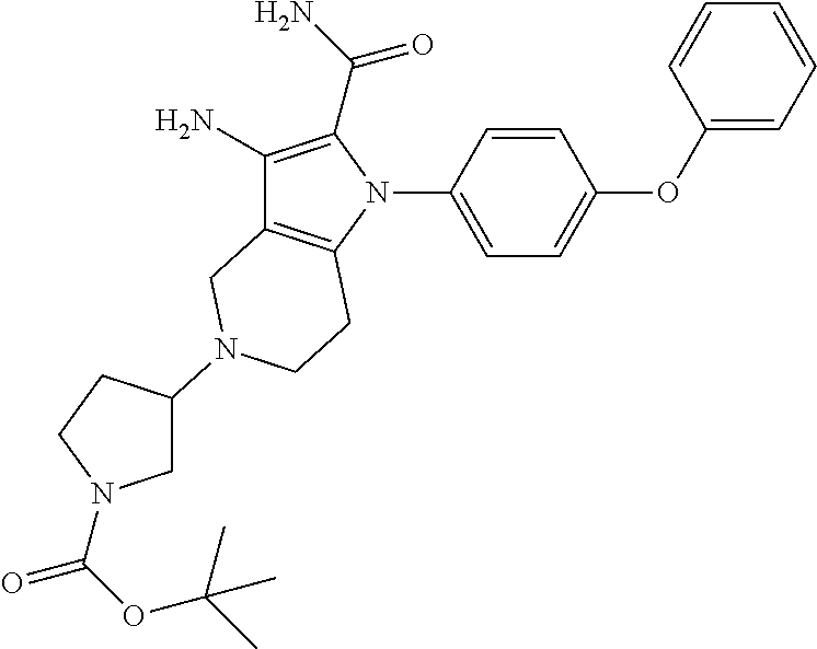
C1(N)=C(C(N)=O)N(C2=CC=C(OC3=CC=CC=C3)C=C2)C2=C1CN(C1CN(C(OC(C)(C)C)=O)CC1)CC2
